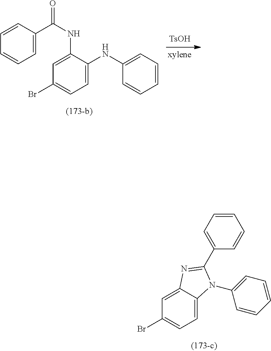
C1=C2C(=CC(Br)=C1)N=C(C1=CC=CC=C1)N2C1=CC=CC=C1.C1=C(NC2=CC=CC=C2)C(NC(=O)C2=CC=CC=C2)=CC(Br)=C1.[TsOH]
